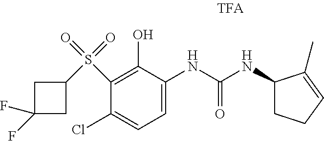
C1(NC(NC2CCC=C2C)=O)=CC=C(Cl)C(S(C2CC(F)(F)C2)(=O)=O)=C1O
